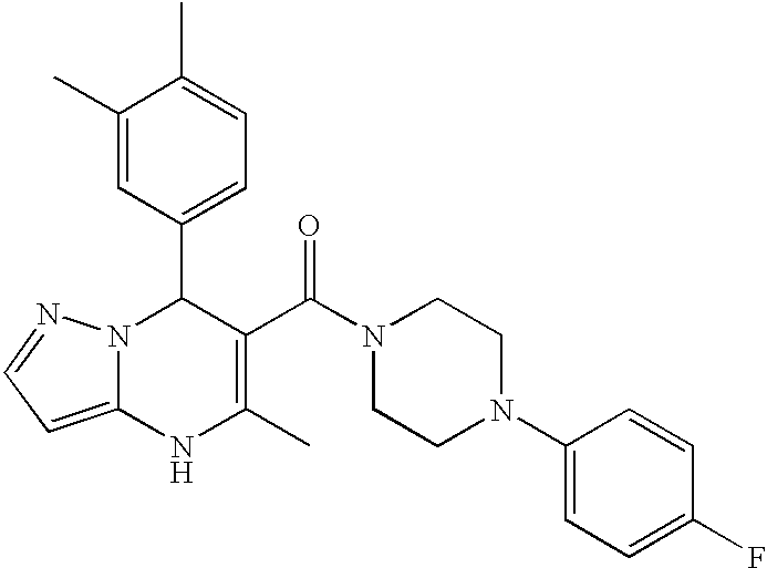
C1(C)=CC(C2N3C(=CC=N3)NC(C)=C2C(N2CCN(C3=CC=C(F)C=C3)CC2)=O)=CC=C1C
